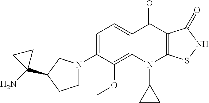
C12=C(OC)C(N3CCC(C4(N)CC4)C3)=CC=C1C(=O)C1=C(N2C2CC2)SNC1=O
